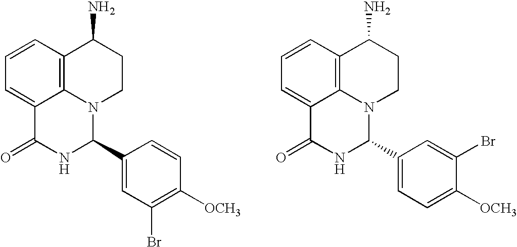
C1=CC2=C3C(=C1)C(=O)NC(C1=CC(Br)=C([OCH3])C=C1)N3CCC2N.C1=CC2=C3C(=C1)C(=O)NC(C1=CC=C([OCH3])C(Br)=C1)N3CCC2N
